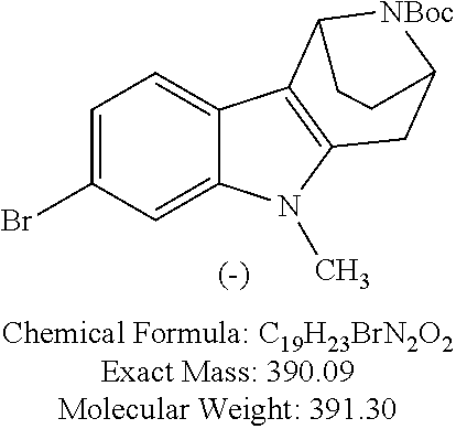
C1=C(Br)C=C2C(=C1)C1=C(N2C)CC2[NBoc]C1CC2
